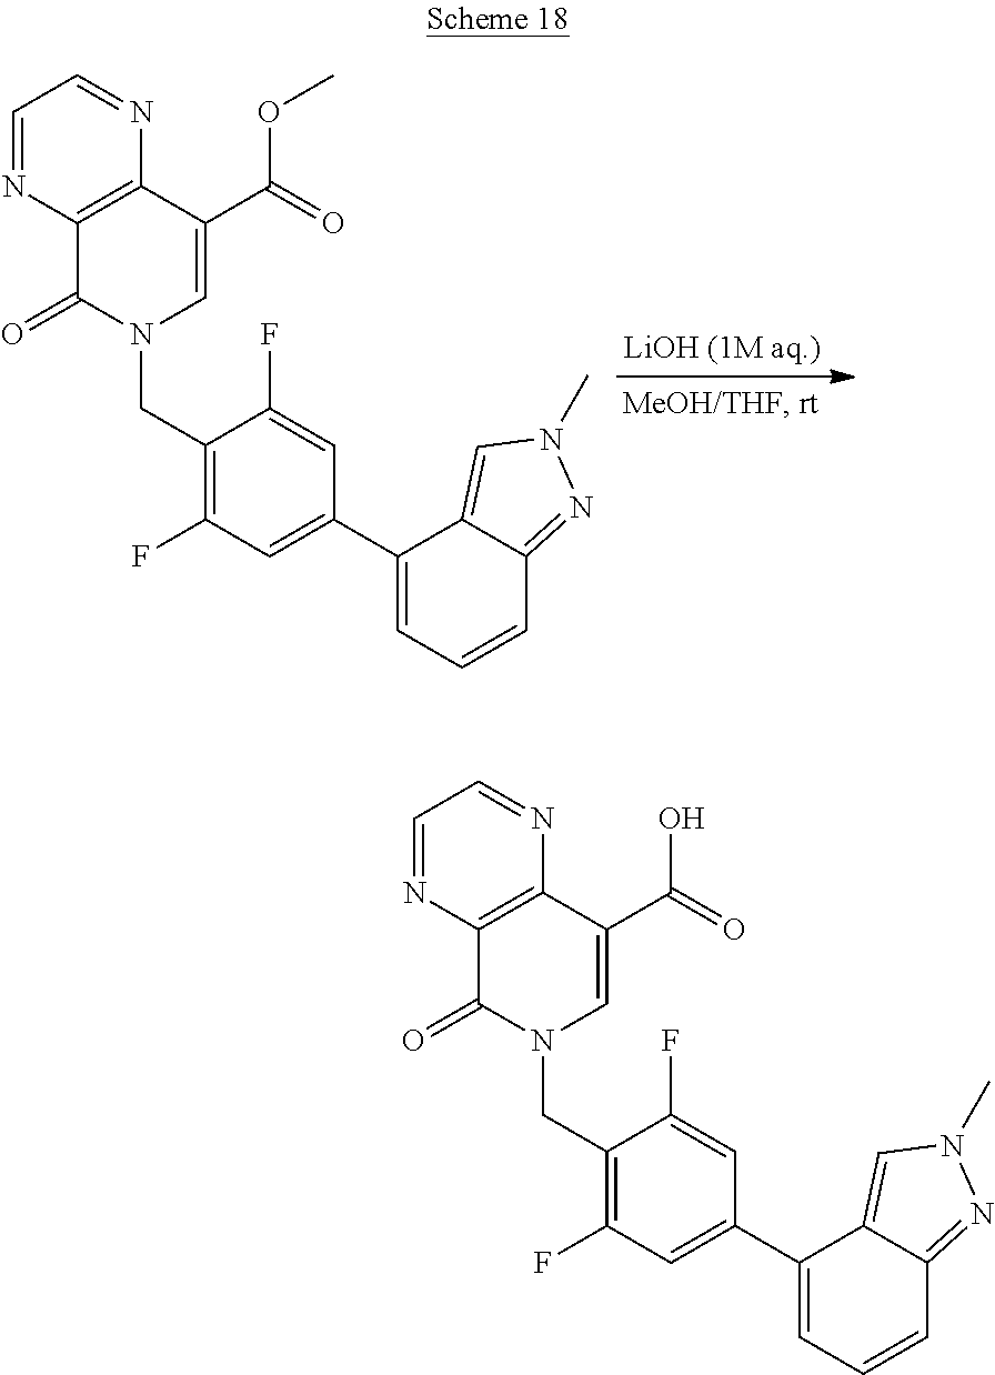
C1(C(=O)OC)=CN(CC2=C(F)C=C(C3=CC=CC4=NN(C)C=C34)C=C2F)C(=O)C2=C1N=CC=N2.C1(C(=O)O)=CN(CC2=C(F)C=C(C3=CC=CC4=NN(C)C=C34)C=C2F)C(=O)C2=C1N=CC=N2
